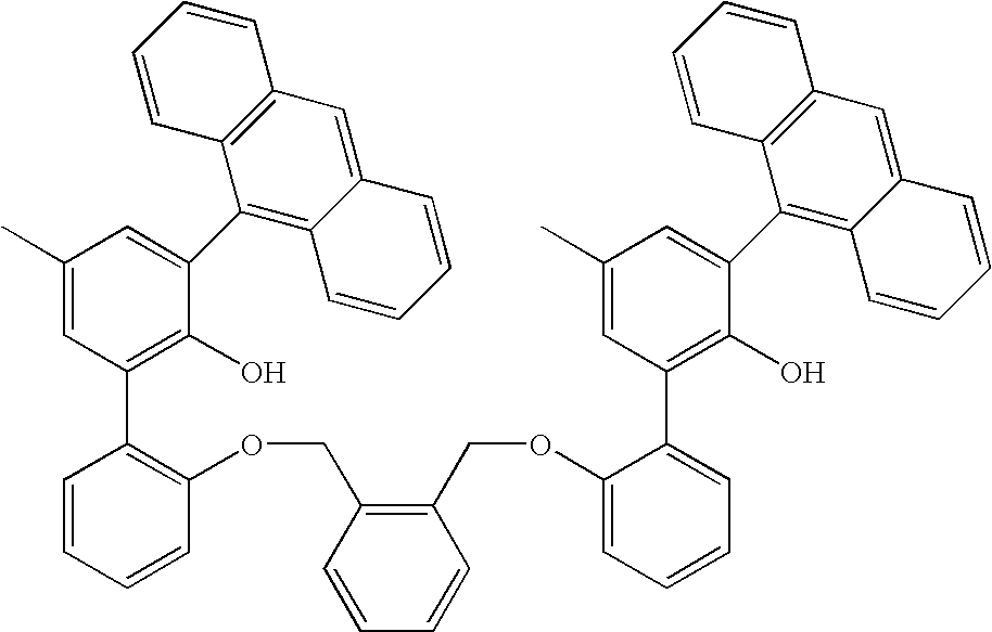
C1(C)=CC(C2=C(OCC3=C(COC4=CC=CC=C4C4=C(O)C(C5=C6C(=CC7=C5C=CC=C7)C=CC=C6)=CC(C)=C4)C=CC=C3)C=CC=C2)=C(O)C(C2=C3C(=CC4=C2C=CC=C4)C=CC=C3)=C1
